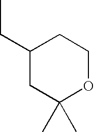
C1(CC)CC(C)(C)OCC1
